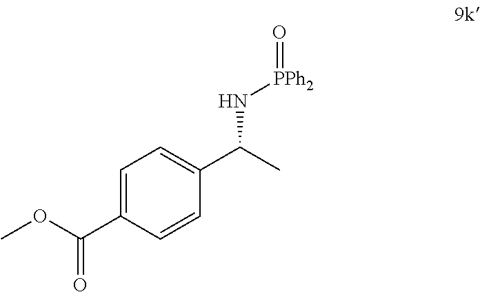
C1=C(C(OC)=O)C=CC(C(C)N[PPh2]=O)=C1
